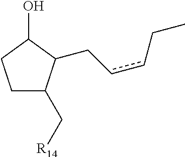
C1C(C[R14])C(CccCC)C(O)C1
